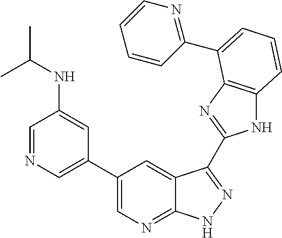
C1(C2=CN=C3C(=C2)C(C2=NC4=C(N2)C=CC=C4C2=NC=CC=C2)=NN3)=CN=CC(NC(C)C)=C1
